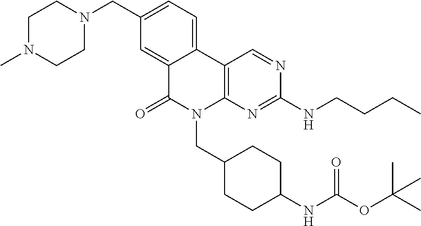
C1(CN2CCN(C)CC2)=CC=C2C(=C1)C(=O)N(CC1CCC(NC(OC(C)(C)C)=O)CC1)C1=C2C=NC(NCCCC)=N1
